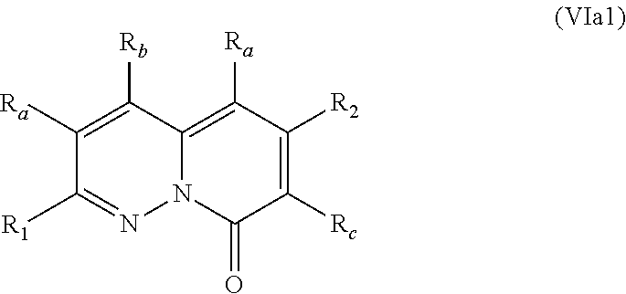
C1([Rc])=C([R2])C([Ra])=C2N(C1=O)N=C([R1])C([Ra])=C2[Rb]
